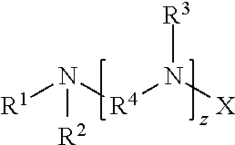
[R1]N([R4]N([X])[R3])[R2]
